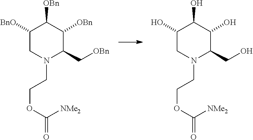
C1([BnO])CN(CCOC(=O)[NMe2])C(C[OBn])C([OBn])C1[OBn].C1(O)CN(CCOC(=O)[NMe2])C(CO)C(O)C1O
